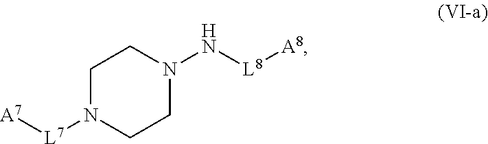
C1N([L7][A7])CCN(N[L8][A8])C1
